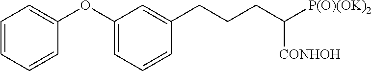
C1=CC=CC(OC2=CC=CC(CCCC([P(O)(OK)2])[CONHOH])=C2)=C1
